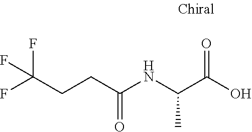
OC(C(NC(CCC(F)(F)F)=O)C)=O
